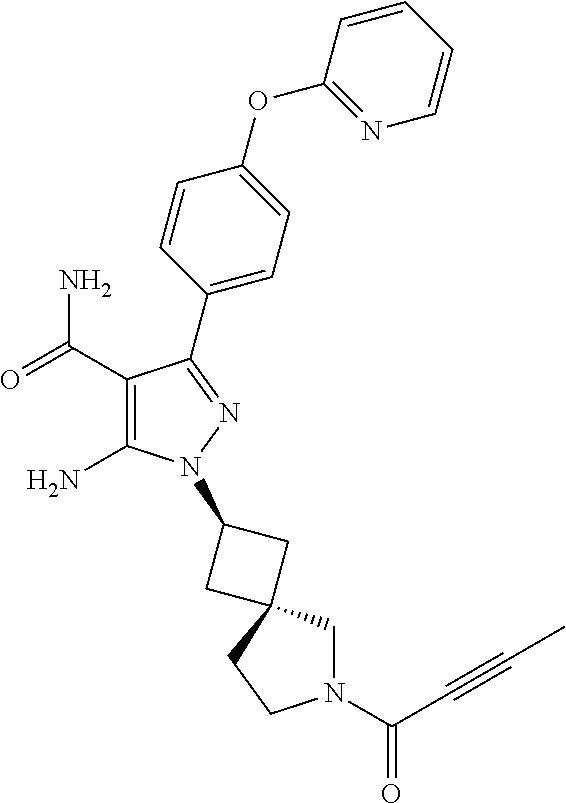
C1(C(=O)N)=C(N)N(C2CC3(CN(C(=O)C#CC)CC3)C2)N=C1C1=CC=C(OC2=NC=CC=C2)C=C1
